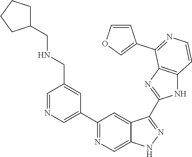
C1=NC=C(C2=NC=C3C(=C2)C(C2=NC4=C(N2)C=CN=C4C2=COC=C2)=NN3)C=C1CNCC1CCCC1
